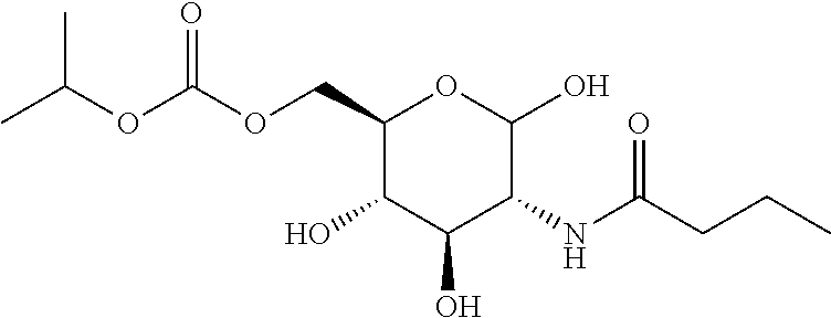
O(CC1C(O)C(O)C(NC(=O)CCC)C(O)O1)C(OC(C)C)=O
